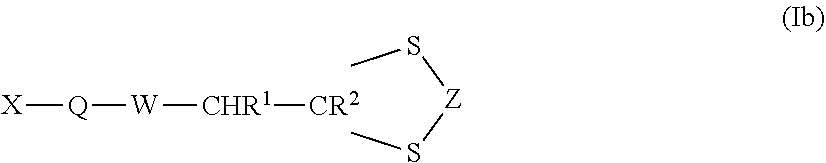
[X][Q][W][CHR1][CR2].CS[Z]SC
